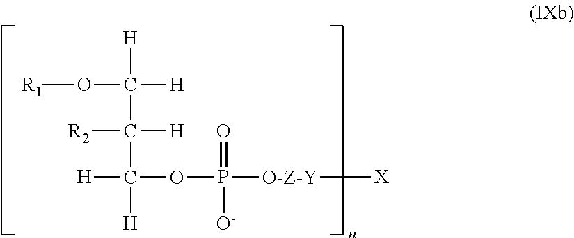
O(C(C(C([H])([H])OP([O-Z-Y][X])(=O)[O-])([R2])[H])([H])[H])[R1]
